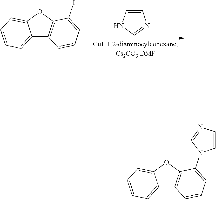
C12=CC=CC=C1OC1=C2C=CC=C1I.C1=CN=CN1.C12=CC=CC=C1OC1=C2C=CC=C1N1C=CN=C1
